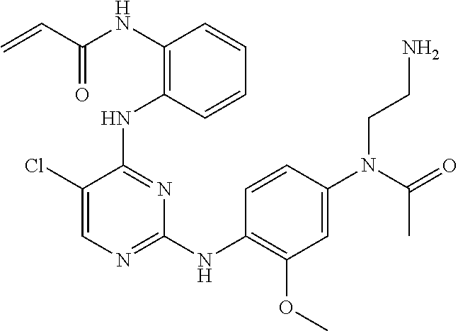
N(C1=C(NC2=NC(NC3=C(OC)C=C(N(C(C)=O)CCN)C=C3)=NC=C2Cl)C=CC=C1)C(C=C)=O
